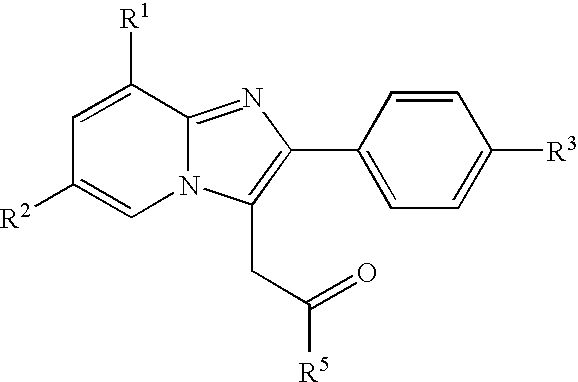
C1([R1])=CC([R2])=CN2C1=NC(C1=CC=C([R3])C=C1)=C2CC([R5])=O
